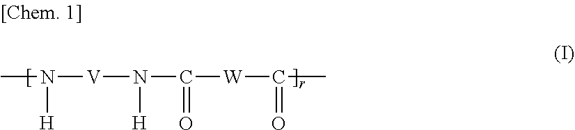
O=C(N([V]N([H])C)[H])[W]C(=O)C
